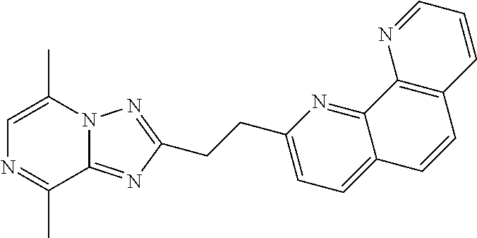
C1=C(C)N2C(=NC(CCC3=CC=C4C(=N3)C3=C(C=C4)C=CC=N3)=N2)C(C)=N1
